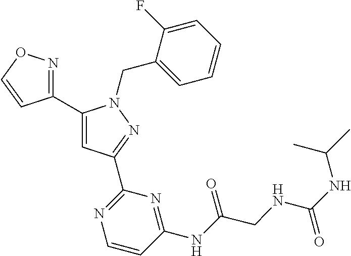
C1(C2=NOC=C2)=CC(C2=NC=CC(NC(CNC(NC(C)C)=O)=O)=N2)=NN1CC1=CC=CC=C1F
